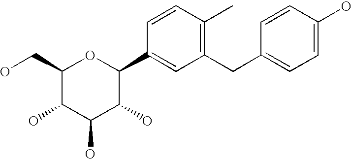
C1(CO)C(O)C(O)C(O)C(C2=CC(CC3=CC=C(O)C=C3)=C(C)C=C2)O1
